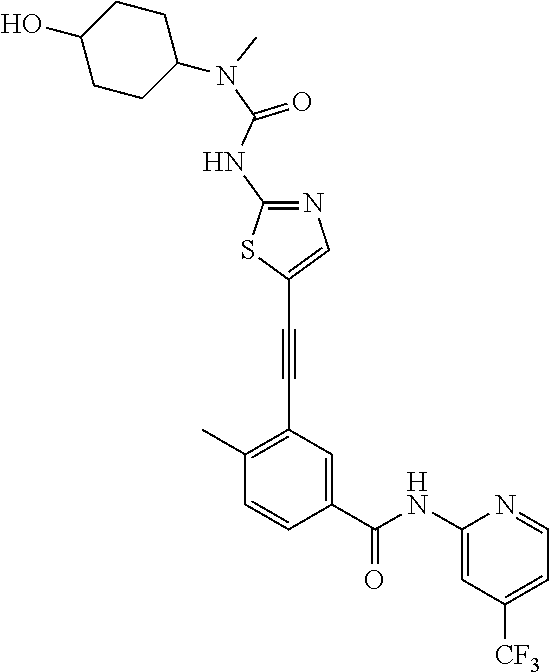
C1(C)=C(C#CC2=CN=C(NC(N(C)C3CCC(O)CC3)=O)S2)C=C(C(NC2=CC([CF3])=CC=N2)=O)C=C1
